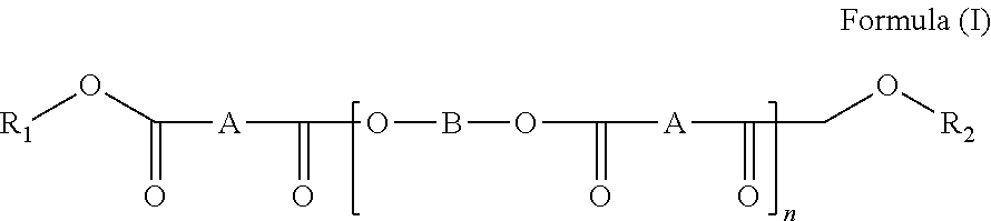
[R1]OC([A]C(OBOC([A]C(CO[R2])=O)=O)=O)=O
